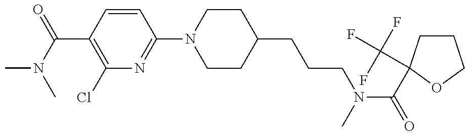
CN(C(=O)C1=C(Cl)N=C(N2CCC(CCCN(C)C(=O)C3(C(F)(F)F)CCCO3)CC2)C=C1)C
